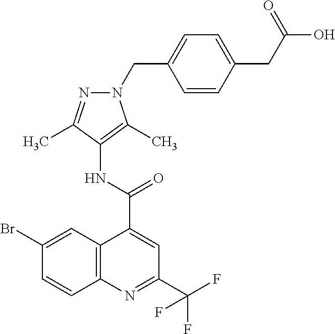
C12=C(N=C(C(F)(F)F)C=C1C(=O)NC1=C(C)N(CC3=CC=C(CC(O)=O)C=C3)N=C1C)C=CC(Br)=C2
